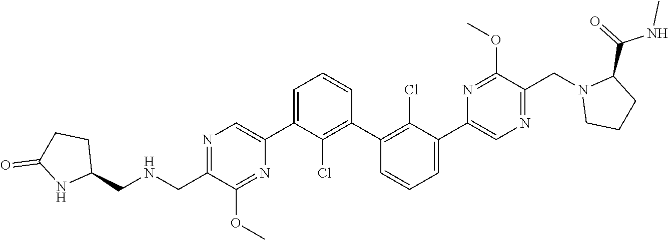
N1=C(CNCC2CCC(=O)N2)C(OC)=NC(C2=CC=CC(C3=C(Cl)C(C4=CN=C(CN5CCCC5C(=O)NC)C(OC)=N4)=CC=C3)=C2Cl)=C1
